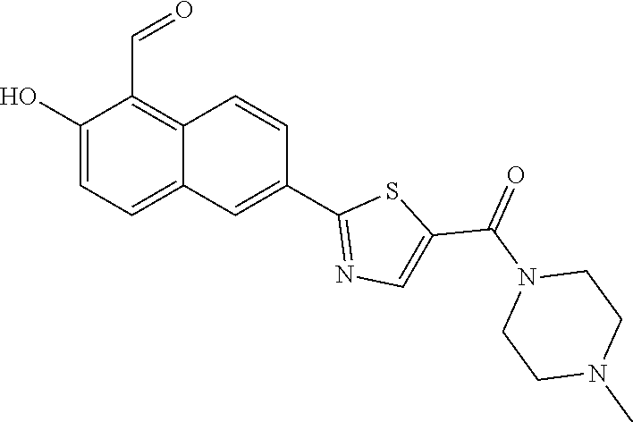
C1(O)=CC=C2C(=C1C=O)C=CC(C1=NC=C(C(N3CCN(C)CC3)=O)S1)=C2
